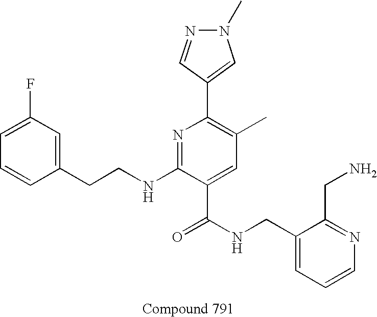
C1=CC(CCNC2=NC(C3=CN(C)N=C3)=C(C)C=C2C(NCC2=CC=CN=C2CN)=O)=CC(F)=C1
